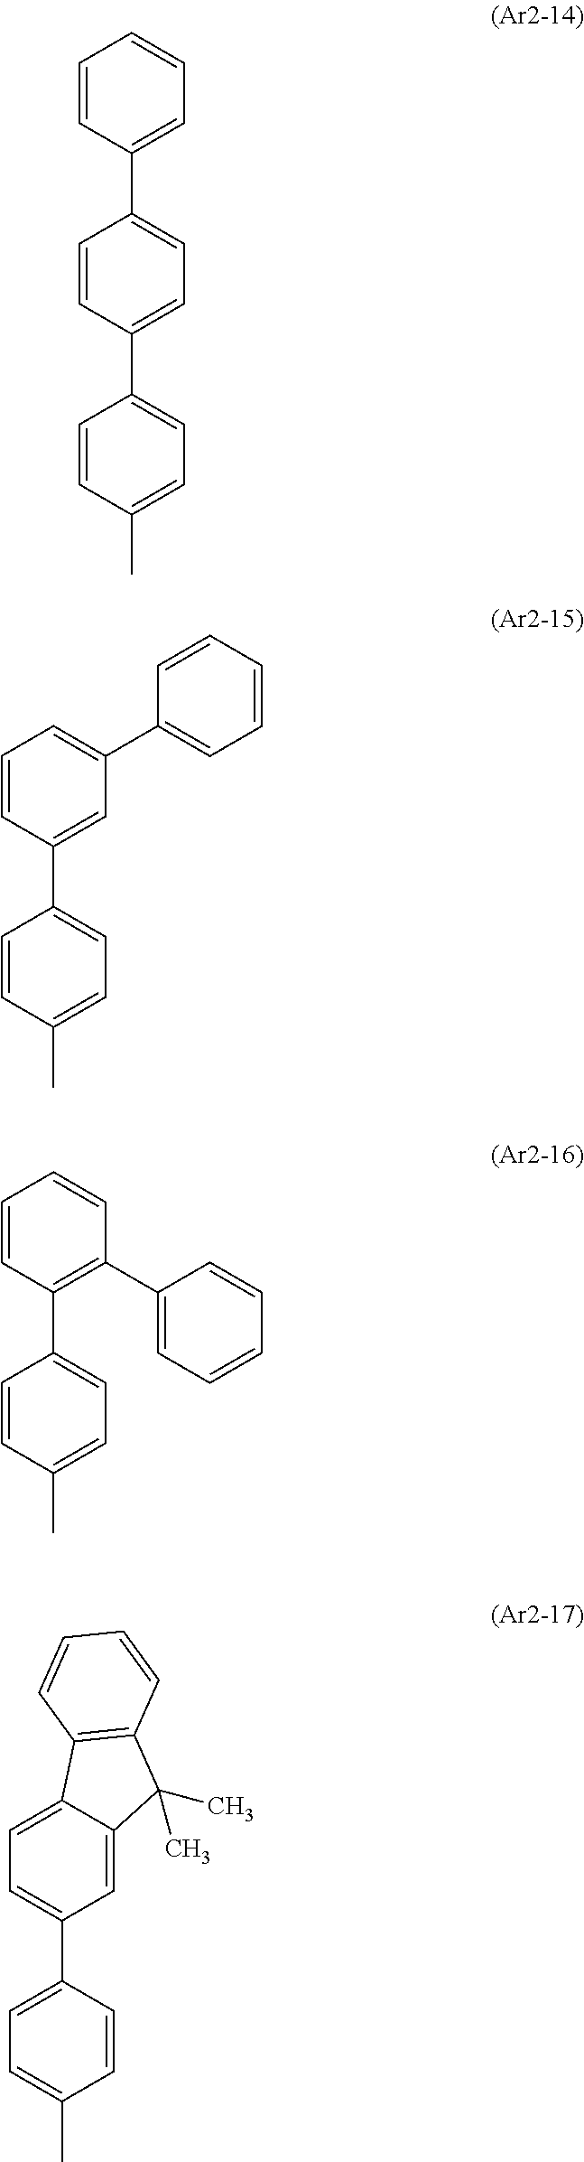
C1=CC(C2=CC=C(C3=CC=C(C)C=C3)C=C2)=CC=C1.C1=C(C2=CC=CC=C2)C=C(C2=CC=C(C)C=C2)C=C1.C1=CC(C2=CC=CC=C2)=C(C2=CC=C(C)C=C2)C=C1.C12=CC=C(C3=CC=C(C)C=C3)C=C1C(C)(C)C1=C2C=CC=C1
